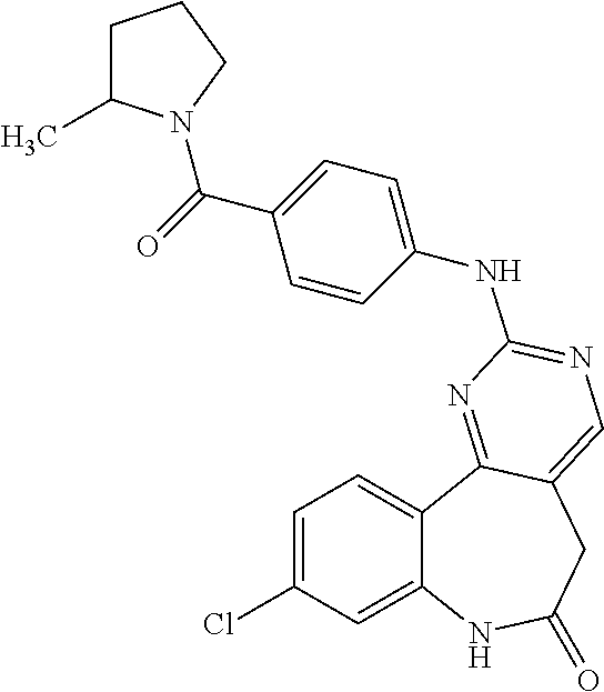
C1=C(Cl)C=C2C(=C1)C1=NC(NC3=CC=C(C(N4C(C)CCC4)=O)C=C3)=NC=C1CC(=O)N2
